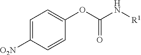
C1=C([O2N])C=CC(OC(N[R1])=O)=C1
